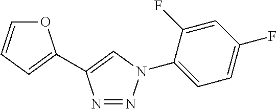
O1C=CC=C1C1=CN(C2=CC=C(F)C=C2F)N=N1
